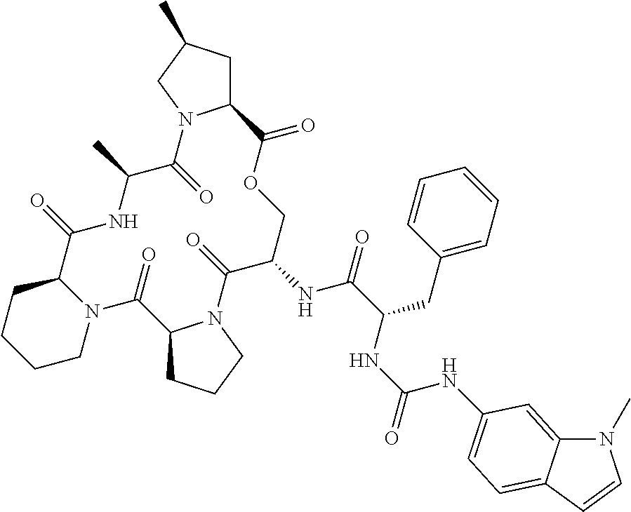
C12CC(C)CN1C(=O)C(C)NC(=O)C1CCCCN1C(=O)C1CCCN1C(=O)C(NC(=O)C(CC1=CC=CC=C1)NC(=O)NC1=CC=C3C(=C1)N(C)C=C3)COC2=O
